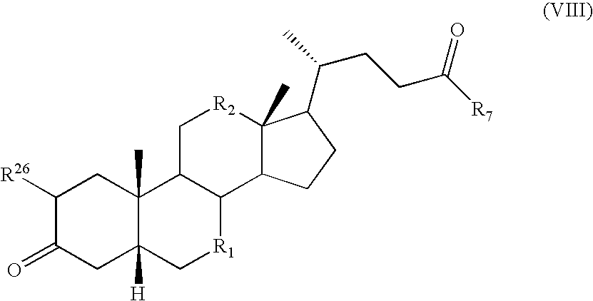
C1([R26])C(=O)CC2([H])C(C)(C1)C1C([R1]C2)C2C(C)([R2]C1)C(C(CCC([R7])=O)C)CC2
